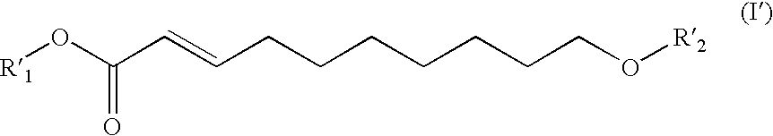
O(C(C=CCCCCCCCO[R2])=O)[R1]
